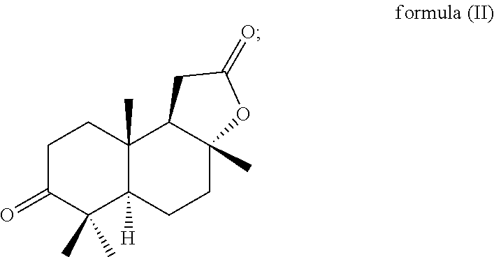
C1C(=O)C(C)(C)C2([H])C(C)(C1)C1C(C)(CC2)OC(=O)C1
